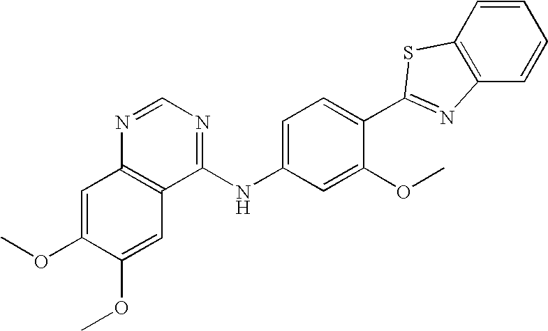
C1(NC2=NC=NC3=C2C=C(OC)C(OC)=C3)=CC=C(C2=NC3=C(S2)C=CC=C3)C(OC)=C1
